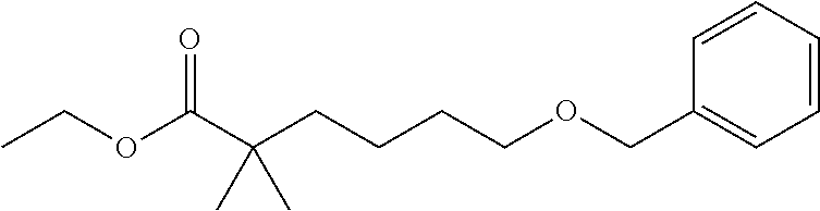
CCOC(C(CCCCOCC1=CC=CC=C1)(C)C)=O
